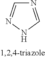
N1C=NC=N1
